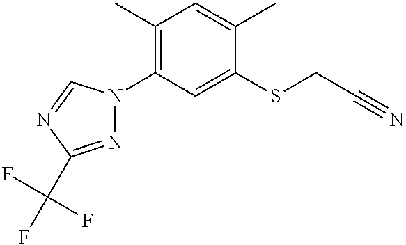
C1(C)=C(N2N=C(C(F)(F)F)N=C2)C=C(SCC#N)C(C)=C1
